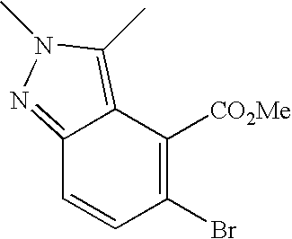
C12=NN(C)C(C)=C1C([CO2Me])=C(Br)C=C2
